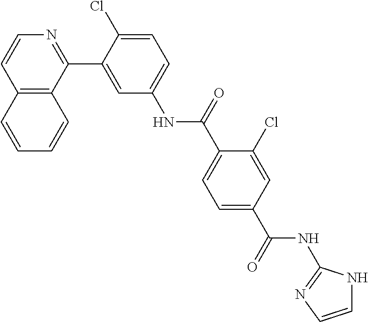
C12=C(C(C3=CC(NC(C4=CC=C(C(NC5=NC=CN5)=O)C=C4Cl)=O)=CC=C3Cl)=NC=C1)C=CC=C2
